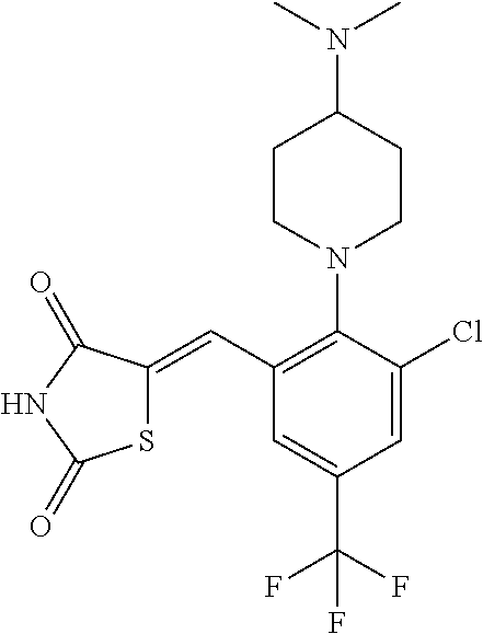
N1(C2=C(C=C3SC(=O)NC3=O)C=C(C(F)(F)F)C=C2Cl)CCC(N(C)C)CC1
